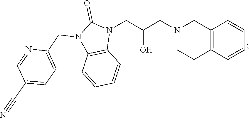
C12=C(C=CC=C1)CCN(CC(CN1C(=O)N(CC3=CC=C(C#N)C=N3)C3=C1C=CC=C3)O)C2
